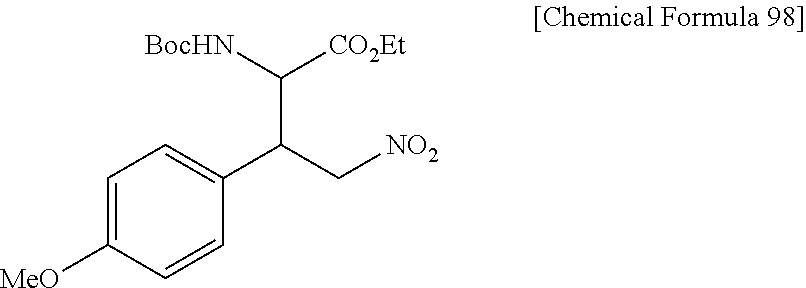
C1=C([MeO])C=CC(C(C[NO2])C([BocHN])[CO2Et])=C1
